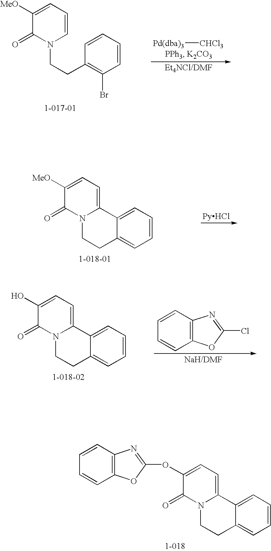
[Pd(dba)3][CHCl3].C1([MeO])=CC=CN(CCC2=C(Br)C=CC=C2)C1=O.C1=CC2=C(C=C1)OC(Cl)=N2.C1(O)=CC=C2N(C1=O)CCC1=CC=CC=C21.C1(OC2=NC3=C(C=CC=C3)O2)=CC=C2N(C1=O)CCC1=CC=CC=C21.C1([MeO])=CC=C2N(C1=O)CCC1=CC=CC=C21
